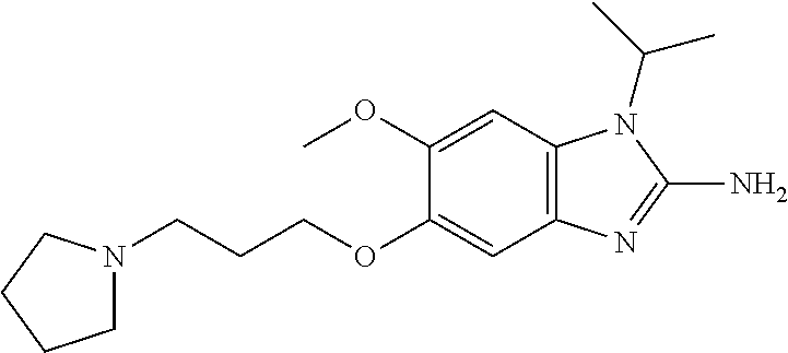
C1N(CCCOC2=CC3=C(C=C2OC)N(C(C)C)C(N)=N3)CCC1
